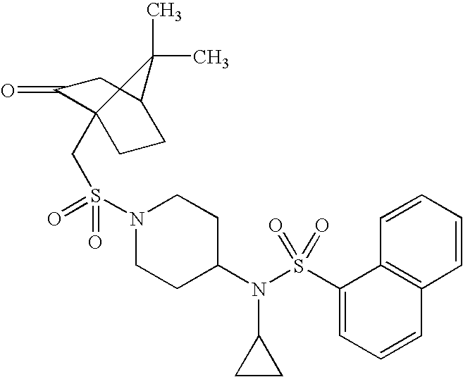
S(N1CCC(N(S(C2=CC=CC3=C2C=CC=C3)(=O)=O)C2CC2)CC1)(=O)(=O)CC12C(=O)CC(CC1)C2(C)C
